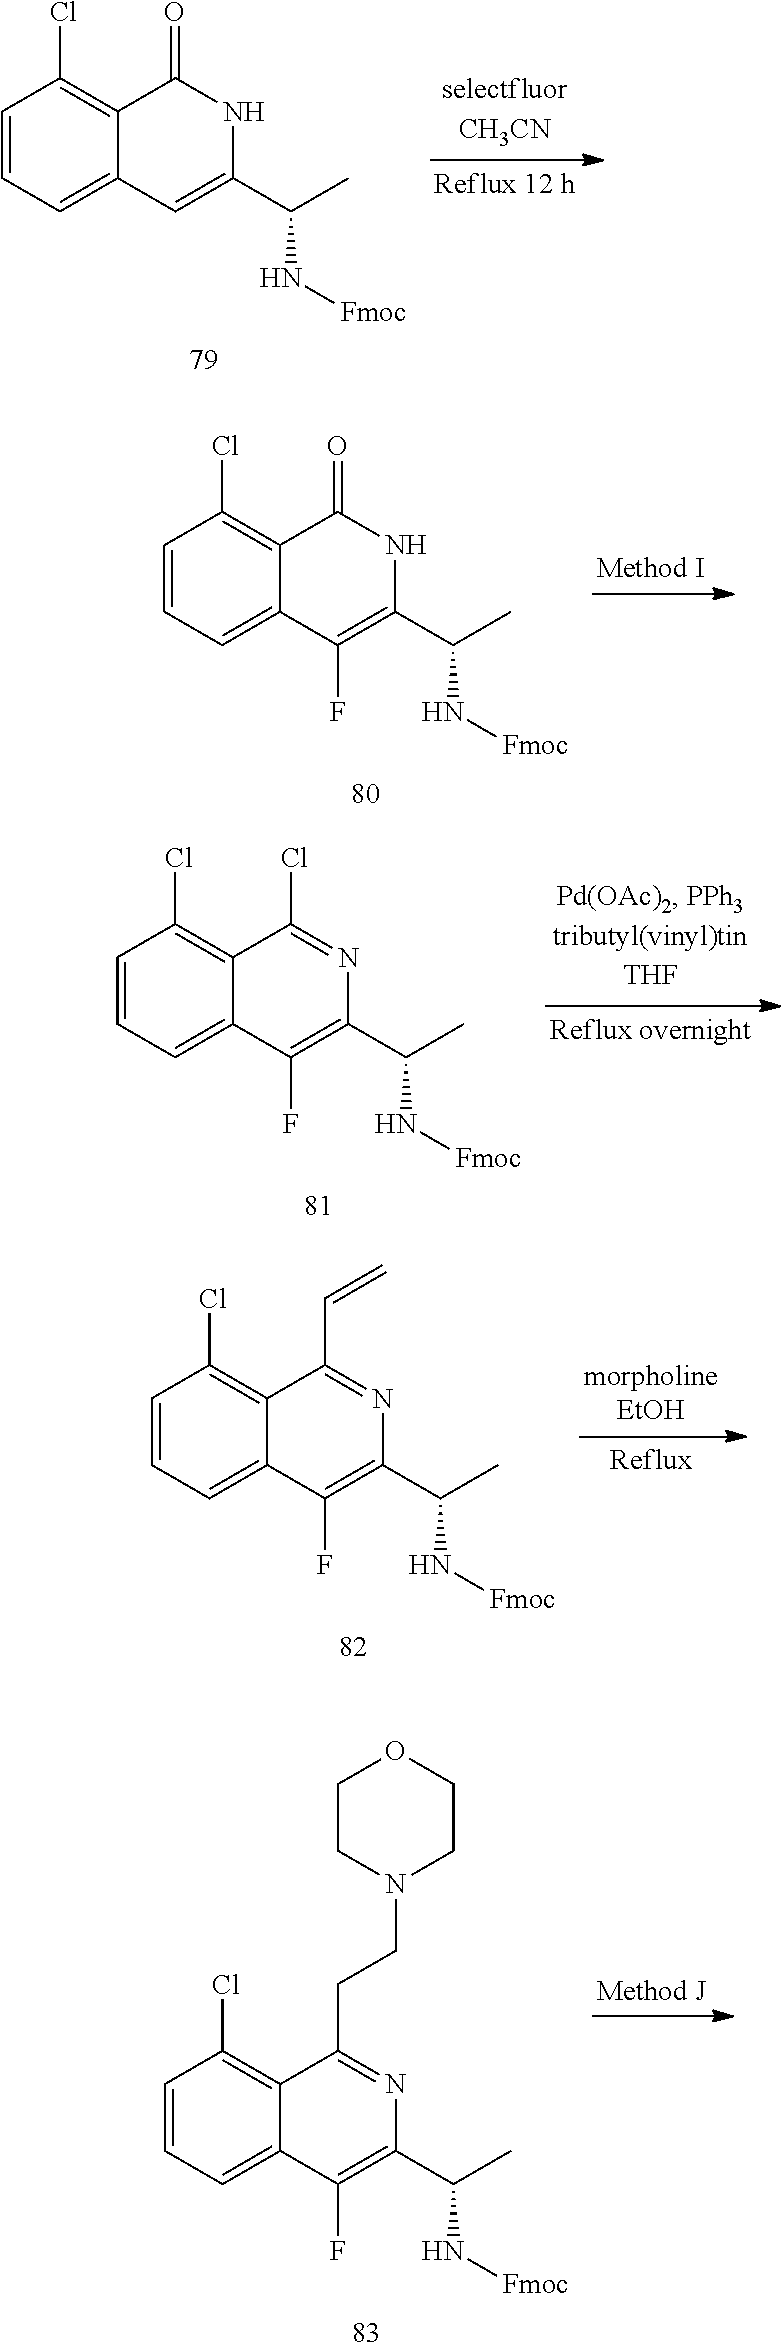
C1=CC=C2C(=C1Cl)C(=O)NC(C(C)N[Fmoc])=C2.C1=CC=C2C(=C1Cl)C(=O)NC(C(C)N[Fmoc])=C2F.C1=CC=C2C(=C1Cl)C(Cl)=NC(C(C)N[Fmoc])=C2F.C1=CC=C2C(=C1Cl)C(C=C)=NC(C(C)N[Fmoc])=C2F.C1=CC=C2C(=C1Cl)C(CCN1CCOCC1)=NC(C(C)N[Fmoc])=C2F
